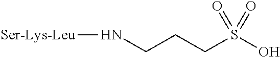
N(CCCS(O)(=O)=O)[Ser-Lys-Leu]
